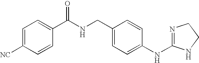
C1=C([NC])C=CC(C(NCC2=CC=C(NC3=NCCN3)C=C2)=O)=C1
